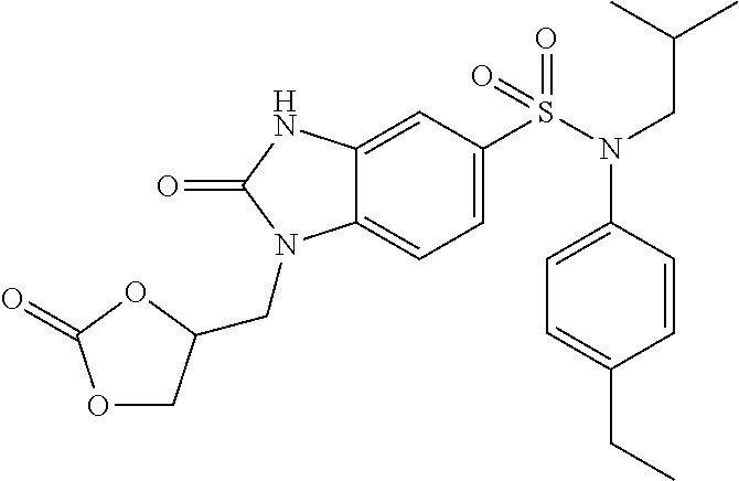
C1=C(S(=O)(N(C2=CC=C(CC)C=C2)CC(C)C)=O)C=C2C(=C1)N(CC1COC(=O)O1)C(=O)N2
